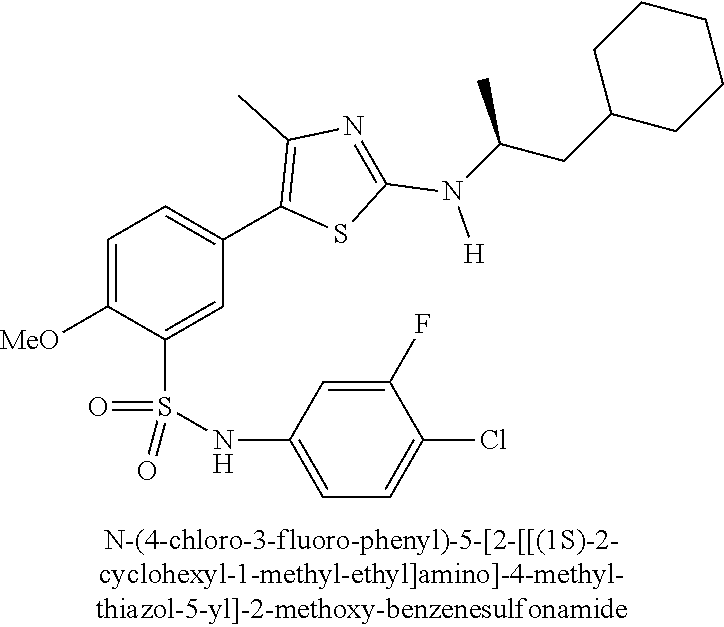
C1=C([MeO])C(S(NC2=CC=C(Cl)C(F)=C2)(=O)=O)=CC(C2=C(C)N=C(N([H])C(CC3CCCCC3)C)S2)=C1
